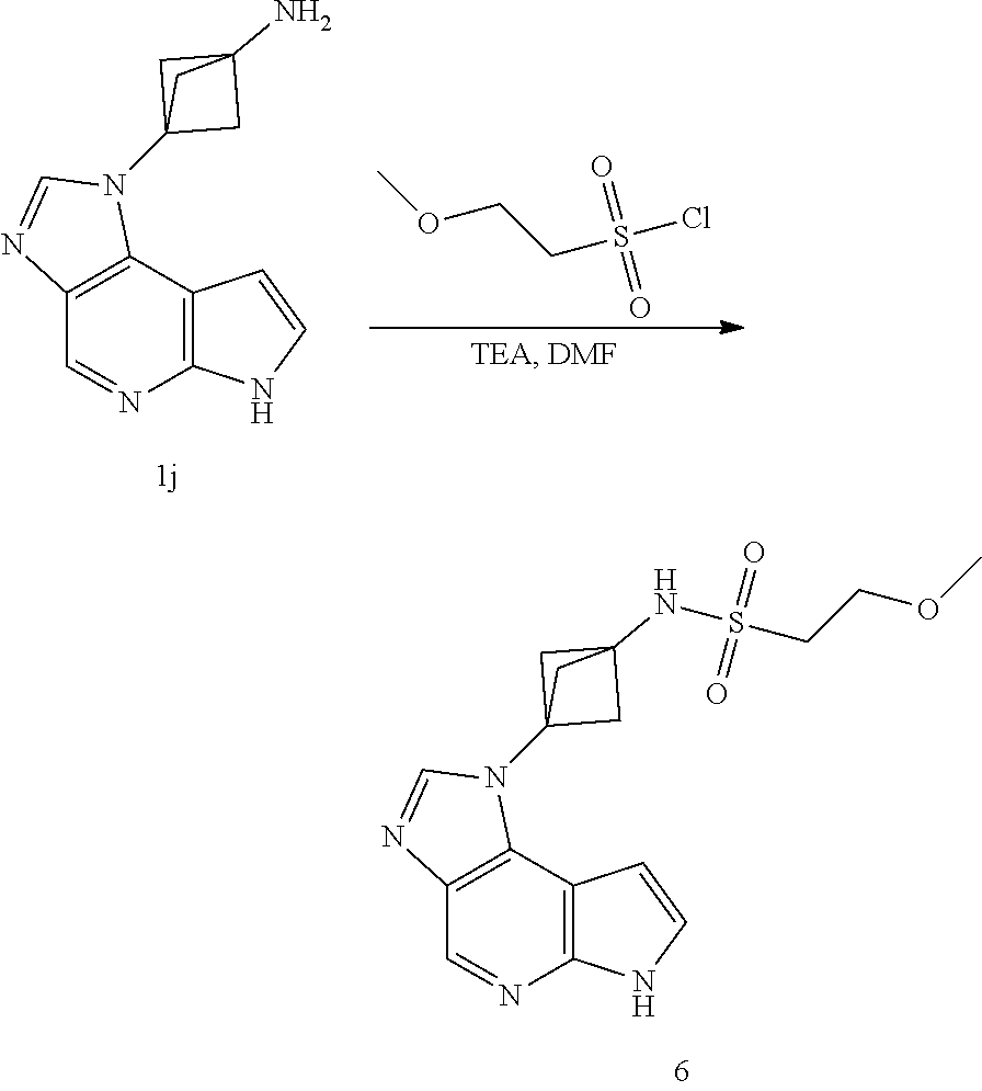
C12=C(C3=C(C=N1)N=CN3C13CC(N)(C1)C3)C=CN2.C(S(Cl)(=O)=O)COC.C12=C(C3=C(C=N1)N=CN3C13CC(NS(CCOC)(=O)=O)(C1)C3)C=CN2
